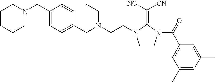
C1CCCN(CC2=CC=C(CN(CCN3CCN(C(C4=CC(C)=CC(C)=C4)=O)C3=C([CN])[NC])CC)C=C2)C1
